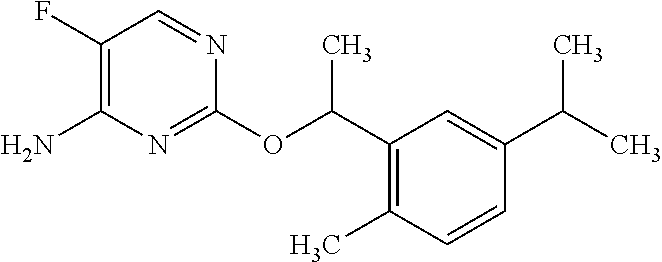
C1(F)=C(N)N=C(OC(C2=C(C)C=CC(C(C)C)=C2)C)N=C1
